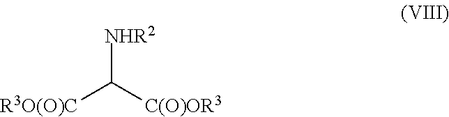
[R3O(O)C]C([C(O)OR3])[NHR2]
